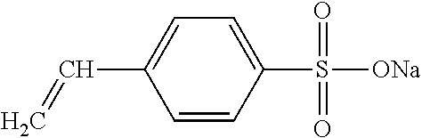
C1=C(C=C)C=CC(S([ONa])(=O)=O)=C1
